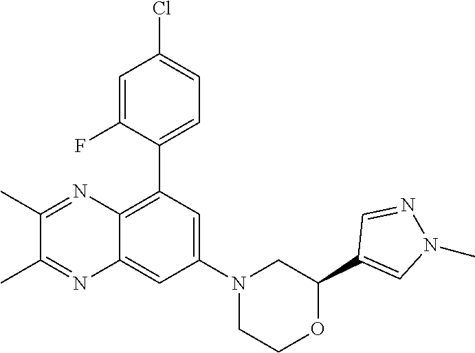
C1(C2=C3C(=CC(N4CCOC(C5=CN(C)N=C5)C4)=C2)N=C(C)C(C)=N3)=CC=C(Cl)C=C1F
